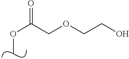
C(OC)(=O)COCCO
